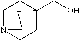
C1CN2CCC1(CO)CC2
